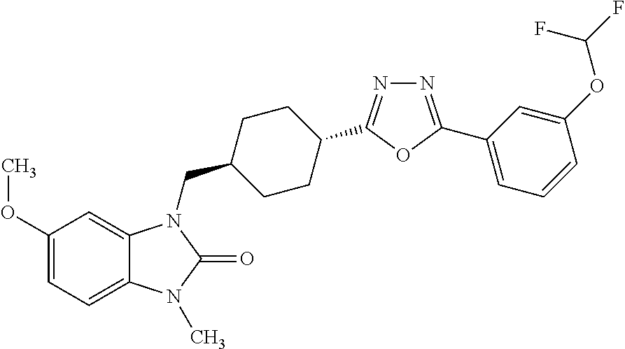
C1(OC)=CC=C2C(=C1)N(CC1CCC(C3=NN=C(C4=CC=CC(OC(F)F)=C4)O3)CC1)C(=O)N2C
